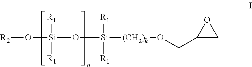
[R2]O[Si](O[Si]([(CH2)k]OCC1CO1)([R1])[R1])([R1])[R1]
